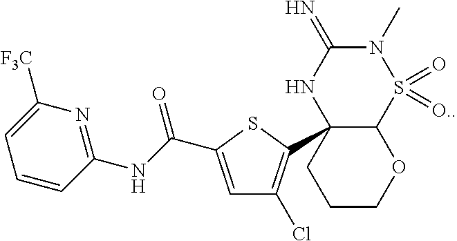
C12C(C3=C(Cl)C=C(C(NC4=NC([F3C])=CC=C4)=O)S3)(NC(=N)N(C)S1(=O)=[O.])CCCO2
